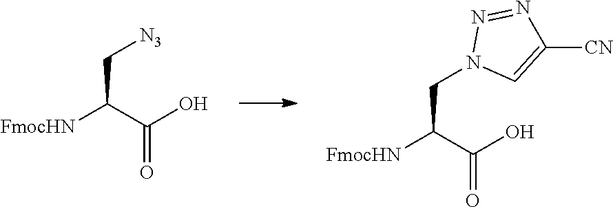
[FmocHN]C(C(O)=O)C[N3].[FmocHN]C(C(O)=O)CN1C=C([CN])N=N1
